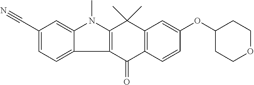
C12=C(C=CC(OC3CCOCC3)=C1)C(=O)C1=C(C2(C)C)N(C)C2=CC(C#N)=CC=C12
